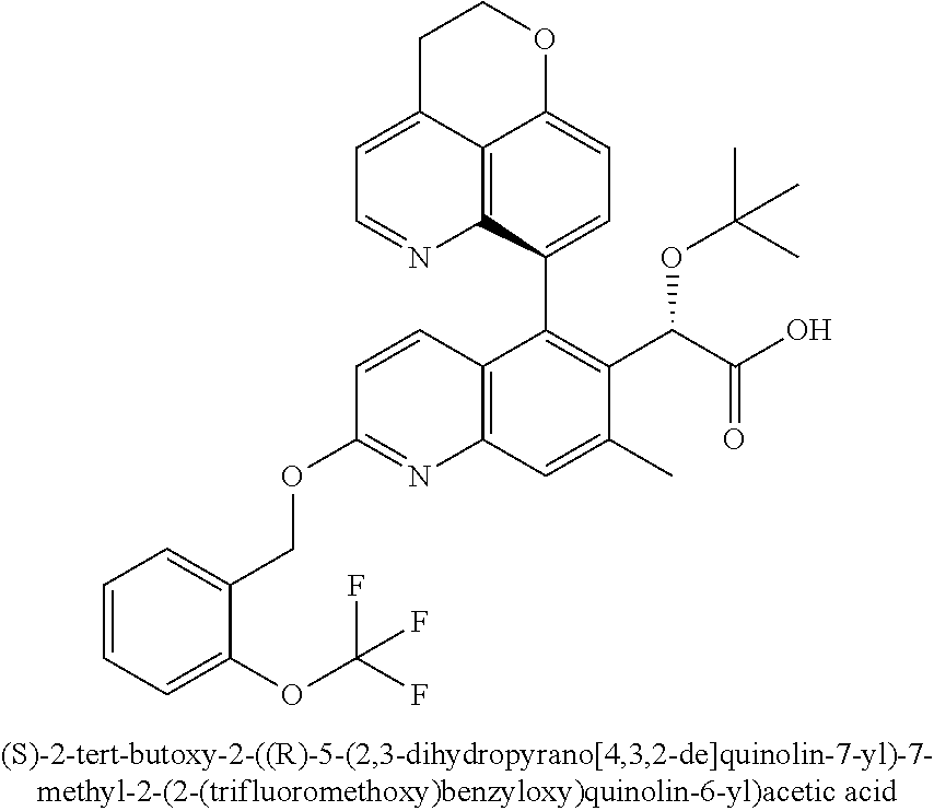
C1C2=CC=NC3=C2C(=CC=C3C2=C(C(C(O)=O)OC(C)(C)C)C(C)=CC3=C2C=CC(OCC2=CC=CC=C2OC(F)(F)F)=N3)OC1
